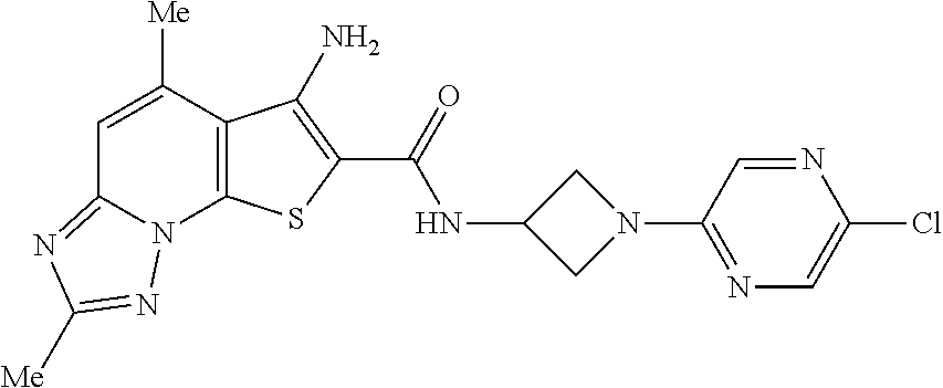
N(C(=O)C1=C(N)C2=C(N3C(=NC([Me])=N3)C=C2[Me])S1)C1CN(C2=NC=C(Cl)N=C2)C1
